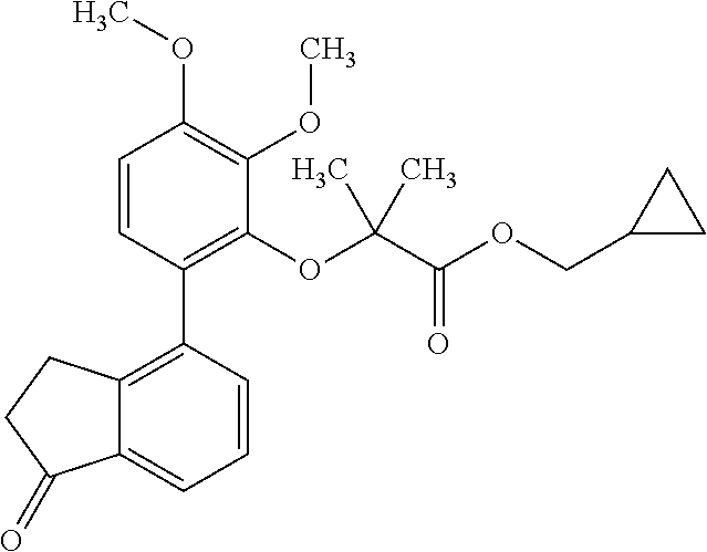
C12=C(C3=C(OC(C(OCC4CC4)=O)(C)C)C(OC)=C(OC)C=C3)C=CC=C1C(=O)CC2
